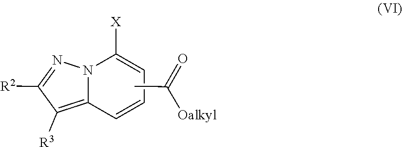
C1([X])=CC=CC2=C([R3])C([R2])=NN12.O=C(C)[Oalkyl]
